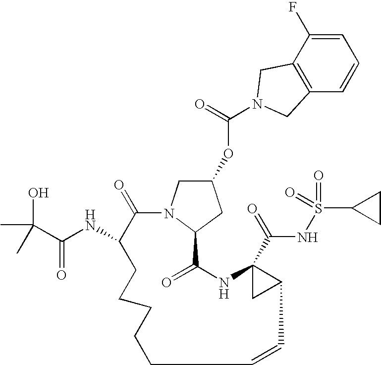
C1=C(F)C2=C(C=C1)CN(C(=O)OC1CN3C(C1)C(=O)NC1(C(=O)NS(=O)(=O)C4CC4)CC1C=CCCCCCC(NC(C(O)(C)C)=O)C3=O)C2
